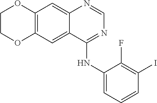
C12=C(C=C3C(=C1)N=CN=C3NC1=CC=CC(I)=C1F)OCCO2
